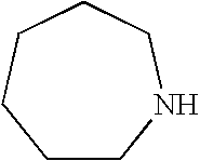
C1CNCCCC1
